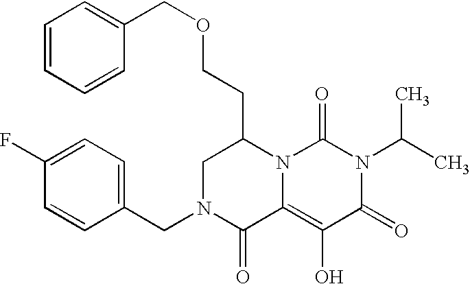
C1(CN2C(=O)C3=C(O)C(=O)N(C(C)C)C(=O)N3C(CCOCC3=CC=CC=C3)C2)=CC=C(F)C=C1
